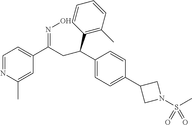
C1(C(CC(C2=C(C)C=CC=C2)C2=CC=C(C3CN(S(C)(=O)=O)C3)C=C2)=NO)=CC=NC(C)=C1
